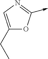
C1(CC)=CN=C(->C)O1
